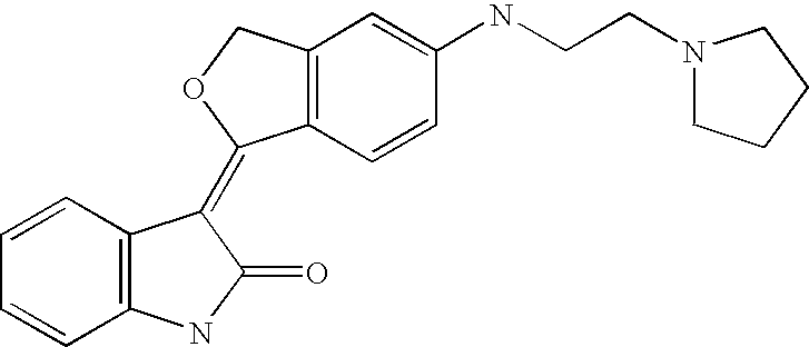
C12=C(C=C(NCCN3CCCC3)C=C1)COC2=C1C2=C(C=CC=C2)NC1=O
